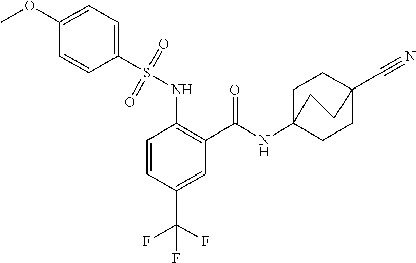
C1=CC(C(F)(F)F)=CC(C(=O)NC23CCC(C#N)(CC2)CC3)=C1NS(C1=CC=C(OC)C=C1)(=O)=O
